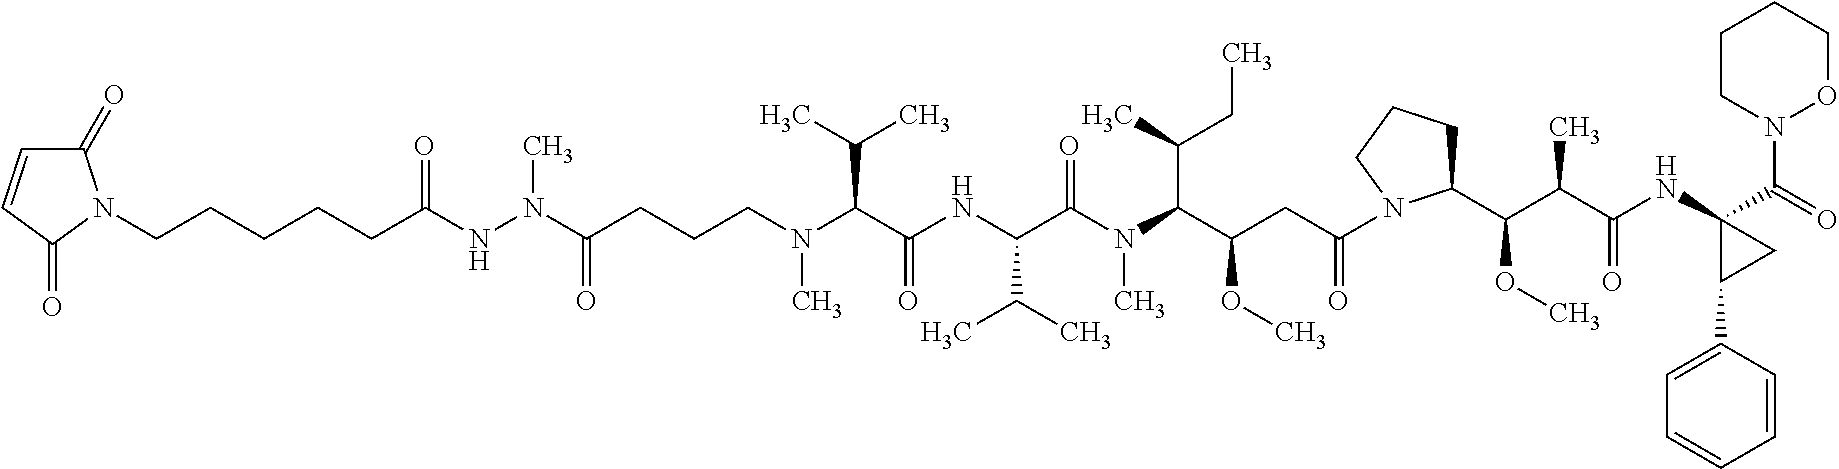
C(CCC(NN(C(CCCN(C(C(NC(C(N(C)C(C(CC)C)C(OC)CC(=O)N1C(C(OC)C(C(=O)NC2(C(=O)N3OCCCC3)CC2C2=CC=CC=C2)C)CCC1)=O)C(C)C)=O)C(C)C)C)=O)C)=O)CCN1C(=O)C=CC1=O
